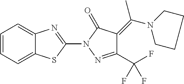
C1=CC=C2C(=C1)N=C(N1N=C(C(F)(F)F)C(=C(N3CCCC3)C)C1=O)S2
